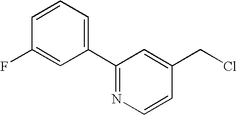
C1=C(F)C=CC=C1C1=NC=CC(CCl)=C1
